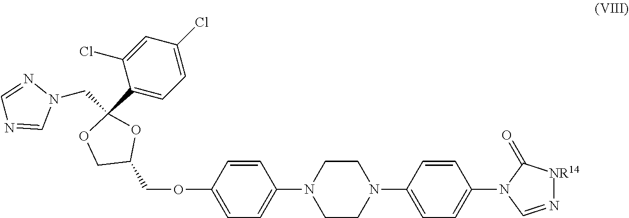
O(C1=CC=C(N2CCN(C3=CC=C(N4C=N[NR14]C4=O)C=C3)CC2)C=C1)CC1COC(CN2N=CN=C2)(C2=CC=C(Cl)C=C2Cl)O1
